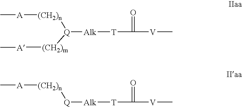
C[A][(CH2)n][Q]([(CH2)m][A]C)[Alk][T]C(=O)[V]C.C[A][(CH2)n][Q][Alk][T]C(=O)[V]C
